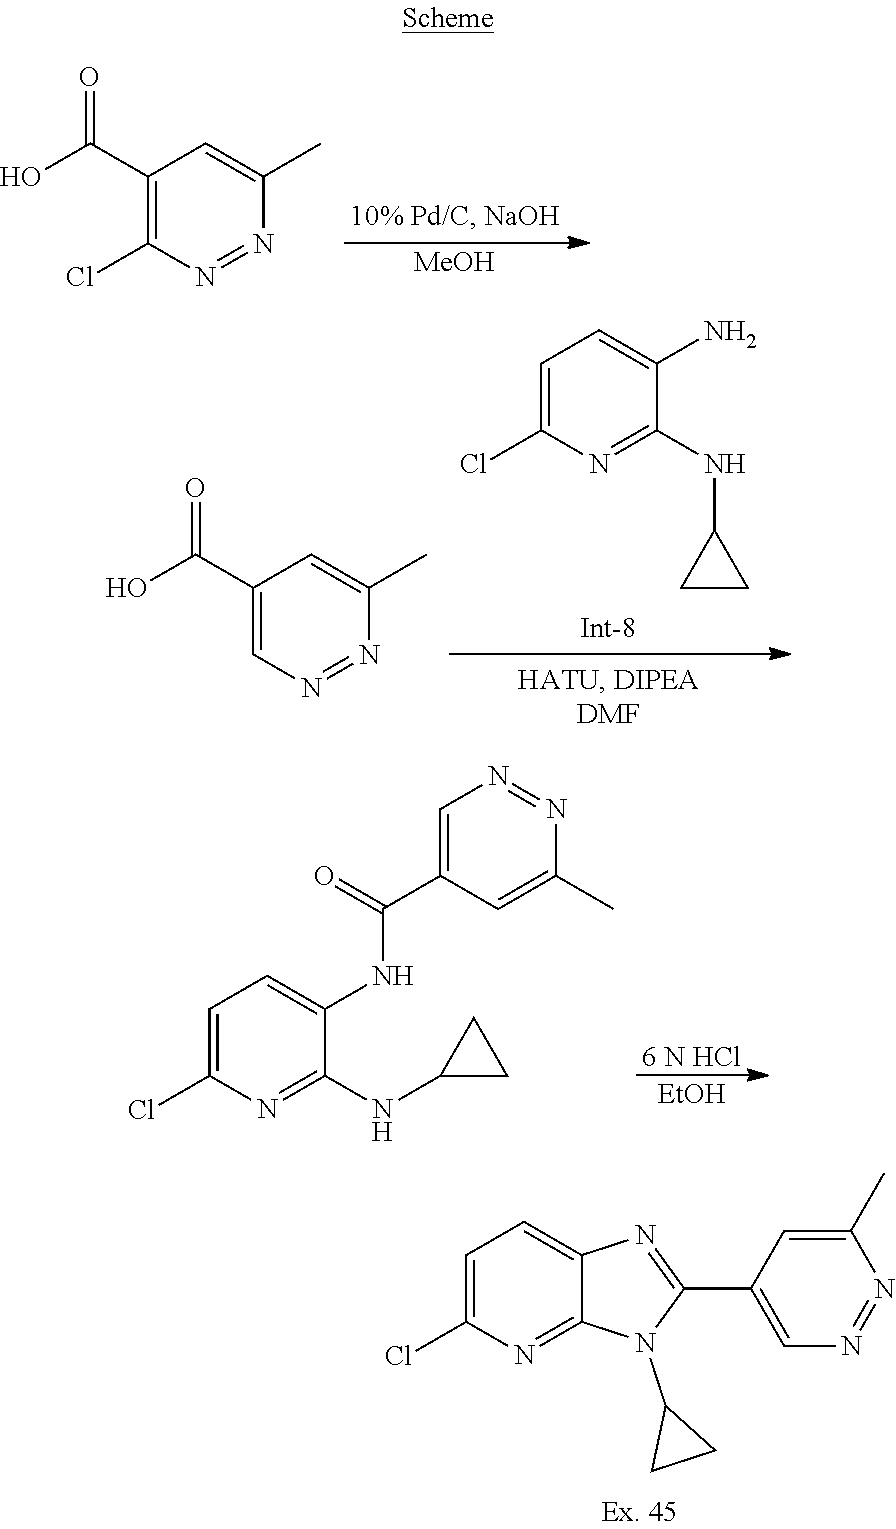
[MeOH].C1(C(O)=O)=C(Cl)N=NC(C)=C1.C1=C(Cl)N=C(NC2CC2)C(N)=C1.C1(C(O)=O)=CN=NC(C)=C1.[6 N HCl].[EtOH].C1=C(Cl)N=C(NC2CC2)C(NC(C2=CN=NC(C)=C2)=O)=C1.C1=C(Cl)N=C2C(=C1)N=C(C1=CN=NC(C)=C1)N2C1CC1
